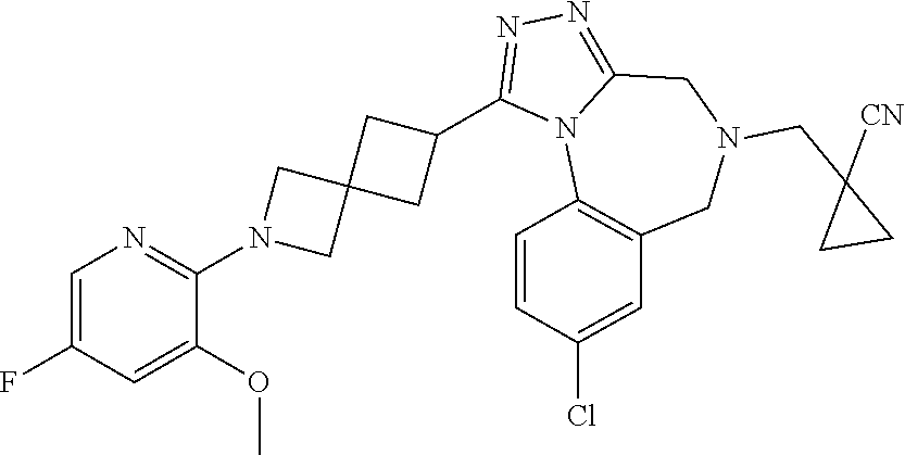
C1=C(F)C=C(OC)C(N2CC3(C2)CC(C2=NN=C4N2C2=C(CN(CC5([CN])CC5)C4)C=C(Cl)C=C2)C3)=N1
